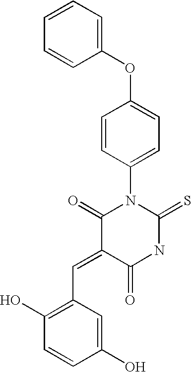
O=C1C(=CC2=C(O)C=CC(O)=C2)C(=O)NC(=S)N1C1=CC=C(OC2=CC=CC=C2)C=C1
